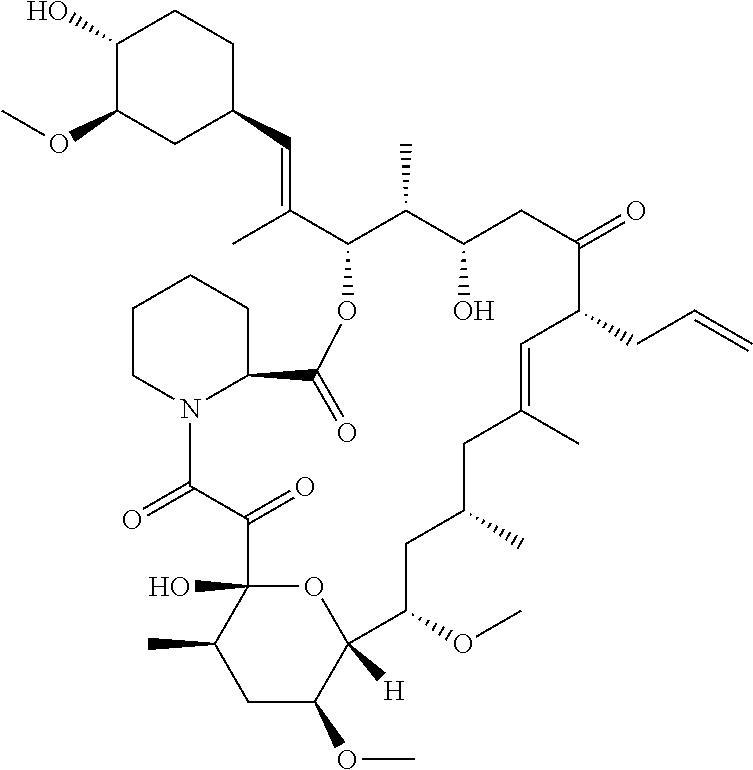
C1(O)C(OC)CC(C=C(C2C(C)C(O)CC(=O)C(CC=C)C=C(C)CC(C)CC(OC)C3([H])OC(O)(C(C)CC3OC)C(=O)C(=O)N3C(CCCC3)C(=O)O2)C)CC1
